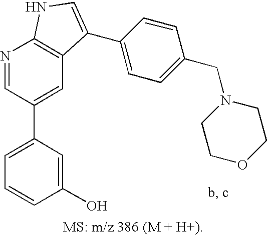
C1=C(C2=CC3=C(N=C2)NC=C3C2=CC=C(CN3CCOCC3)C=C2)C=C(O)C=C1
